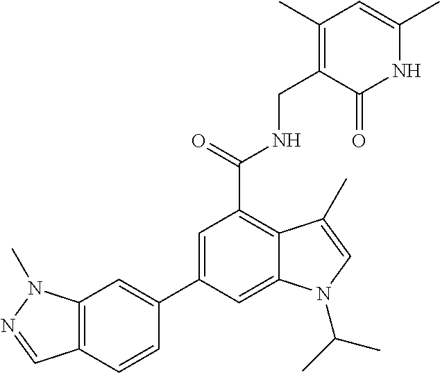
N1C(C)=CC(C)=C(CNC(C2=C3C(=CC(C4=CC5=C(C=C4)C=NN5C)=C2)N(C(C)C)C=C3C)=O)C1=O
